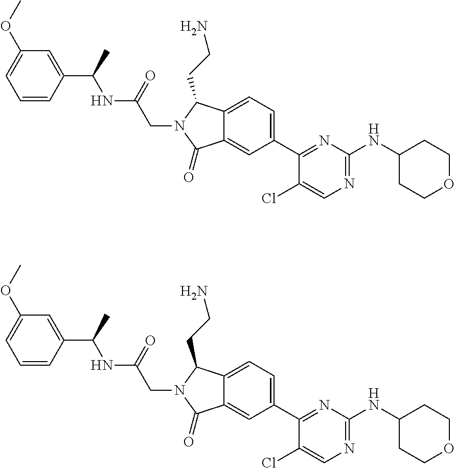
C1(Cl)=CN=C(NC2CCOCC2)N=C1C1=CC=C2C(=C1)C(=O)N(CC(=O)NC(C1=CC(OC)=CC=C1)C)C2CCN.C1(Cl)=CN=C(NC2CCOCC2)N=C1C1=CC=C2C(=C1)C(=O)N(CC(=O)NC(C1=CC(OC)=CC=C1)C)C2CCN
